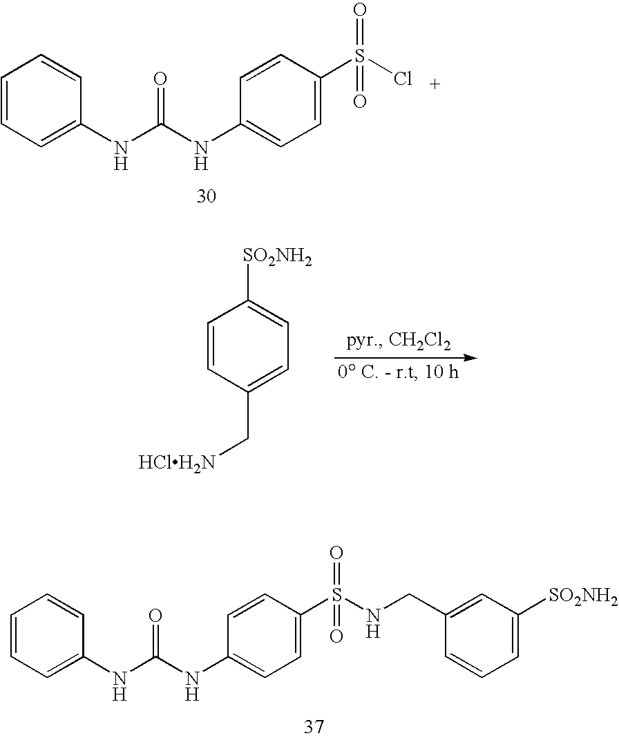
C1=CC=C(NC(NC2=CC=C(S(Cl)(=O)=O)C=C2)=O)C=C1.C1=CC(C[HClH2N])=CC=C1[SO2NH2].C1=CC=C(NC(NC2=CC=C(S(=O)(=O)NCC3=CC([SO2NH2])=CC=C3)C=C2)=O)C=C1
